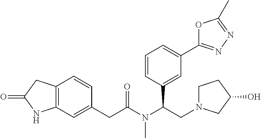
C12=C(CC(=O)N1)C=CC(CC(N(C(CN1CCC(O)C1)C1=CC(C3=NN=C(C)O3)=CC=C1)C)=O)=C2
